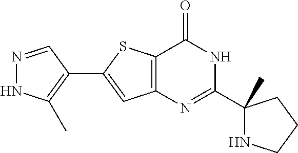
N1=CC(C2=CC3=C(S2)C(=O)NC(C2(C)NCCC2)=N3)=C(C)N1
